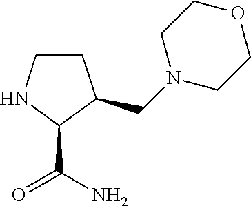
C1CNC(C(=O)N)C1CN1CCOCC1
